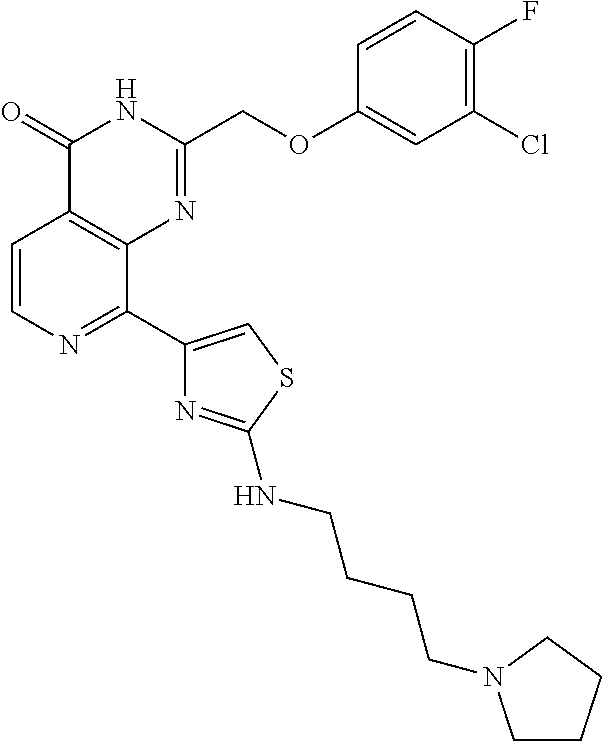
C1=CN=C(C2=CSC(NCCCCN3CCCC3)=N2)C2=C1C(=O)NC(COC1=CC(Cl)=C(F)C=C1)=N2
